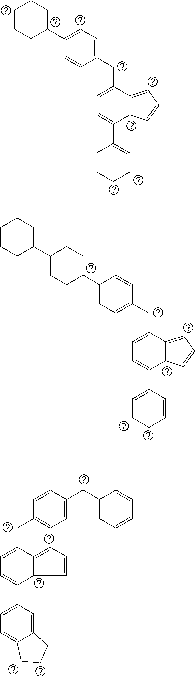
C1(C2CCC(C3CCCCC3)CC2)=CC=C(CC2=CC=C(C3=CCCC=C3)C3C2=CC=C3)C=C1.C1=C(CC2=CC=CC=C2)C=CC(CC2=CC=C(C3=CC=C4C(=C3)CCC4)C3C2=CC=C3)=C1.C1(C2CCCCC2)=CC=C(CC2=CC=C(C3=CCCC=C3)C3C2=CC=C3)C=C1
